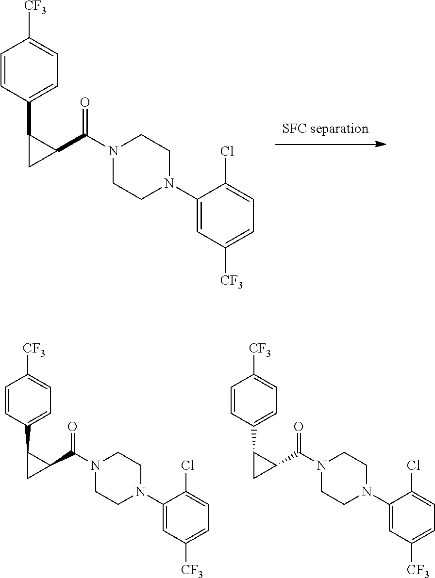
C1=CC(C2C(C(N3CCN(C4=CC([CF3])=CC=C4Cl)CC3)=O)C2)=CC=C1[CF3].C1=CC(C2C(C(N3CCN(C4=CC([CF3])=CC=C4Cl)CC3)=O)C2)=CC=C1[CF3].C1=CC(C2C(C(N3CCN(C4=CC([CF3])=CC=C4Cl)CC3)=O)C2)=CC=C1[CF3]
